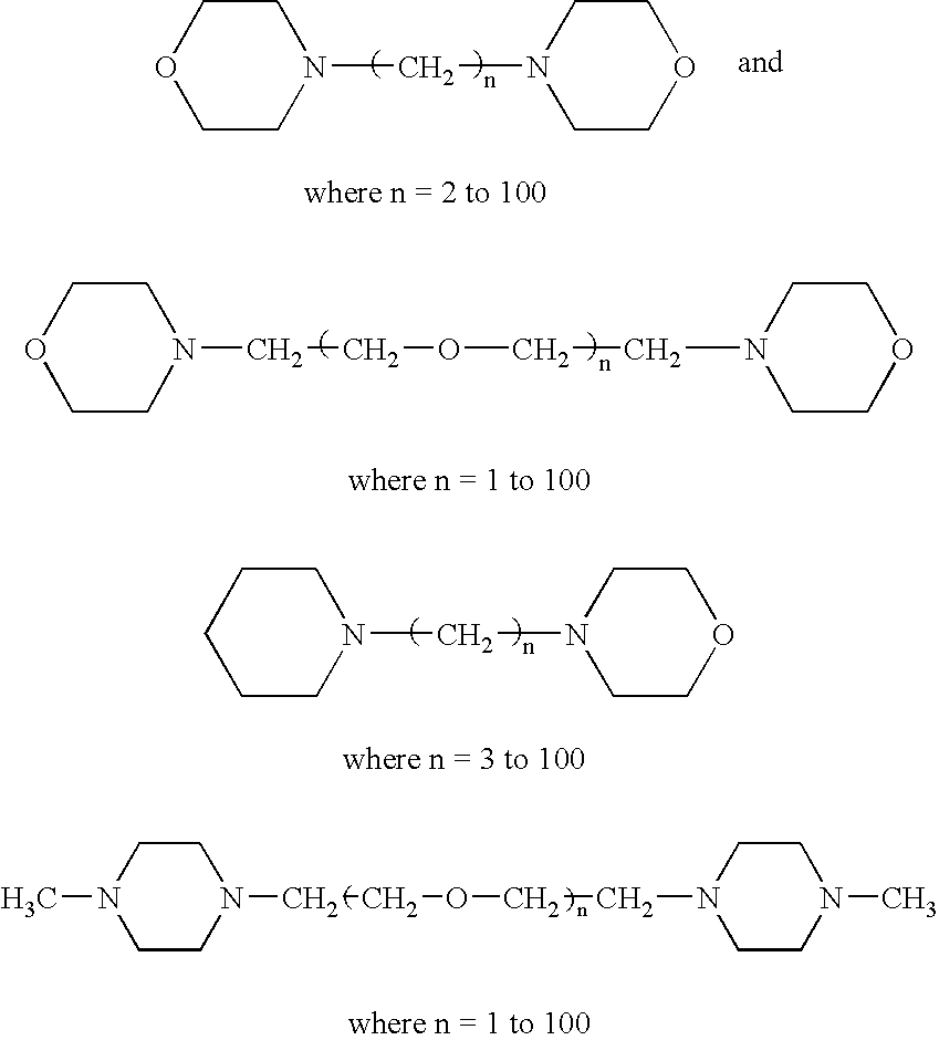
C1CN(CN2CCOCC2)CCO1.C1CN(CCOCCN2CCOCC2)CCO1.C1CN(CN2CCOCC2)CCC1.C1CN(CCOCCN2CCN(C)CC2)CCN1C
